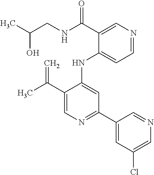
C(C1=CN=C(C2=CC(Cl)=CN=C2)C=C1NC1=CC=NC=C1C(=O)NCC(O)C)(=C)C
